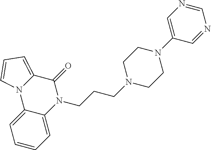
C12=CC=CC=C1N(CCCN1CCN(C3=CN=CN=C3)CC1)C(=O)C1=CC=CN21
